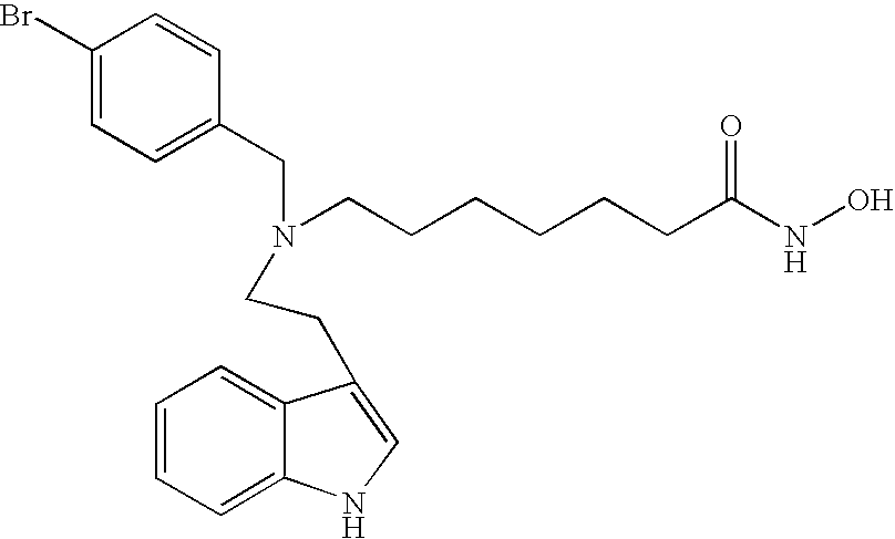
C1(Br)=CC=C(CN(CCCCCCC(NO)=O)CCC2=CNC3=CC=CC=C23)C=C1
